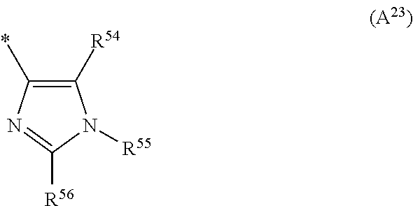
C1([R54])=C(*)N=C([R56])N1[R55]
